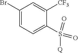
C1(Br)=CC=C(S(=O)(=O)[Q])C([CF3])=C1
